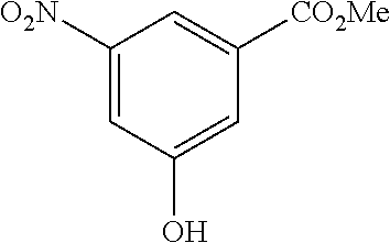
C1([O2N])=CC(O)=CC([CO2Me])=C1
